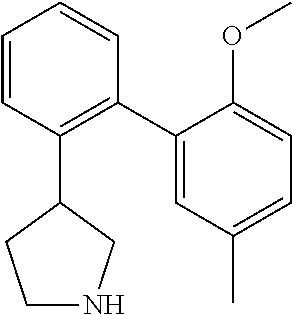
C1=CC(C2CCNC2)=C(C2=CC(C)=CC=C2OC)C=C1
